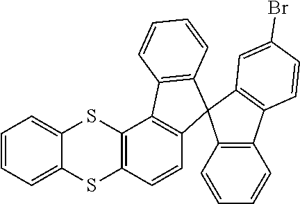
C12=CC=CC=C1SC1=C(S2)C2=C(C=C1)C1(C3=C2C=CC=C3)C2=C(C3=C1C=C(Br)C=C3)C=CC=C2
